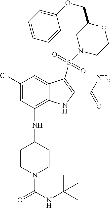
C1(Cl)=CC(NC2CCN(C(NC(C)(C)C)=O)CC2)=C2C(=C1)C(S(N1CCOC(COC3=CC=CC=C3)C1)(=O)=O)=C(C(N)=O)N2
